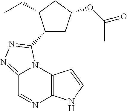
C12=NN=C(C3CC(OC(=O)C)CC3CC)N1C1=C(N=C2)NC=C1
